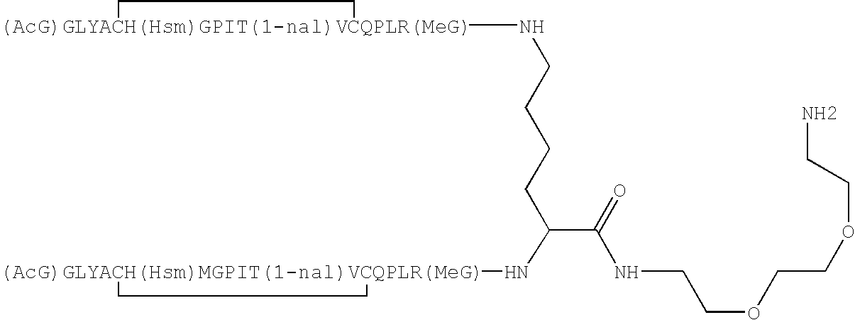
[(AcG)GLYACH(Hsm)GPIT(1-nal)VCQPLR(MeG)]1(NCCCCC(C(=O)NCCOCCOCCN)N[(AcG)GLYACH(Hsm)MGPIT(1-nal)VCQPLR(MeG)]2CC2)CC1
